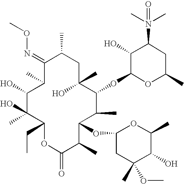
C1(=NOC)C(C)C(O)C(O)(C)C(CC)OC(=O)C(C)C(OC2CC(C)(OC)C(O)C(C)O2)C(C)C(OC2OC(C)CC(N(C)(C)=O)C2O)C(C)(O)CC1C
